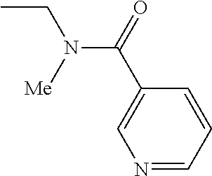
CCN(C(=O)C1=CN=CC=C1)[Me]
